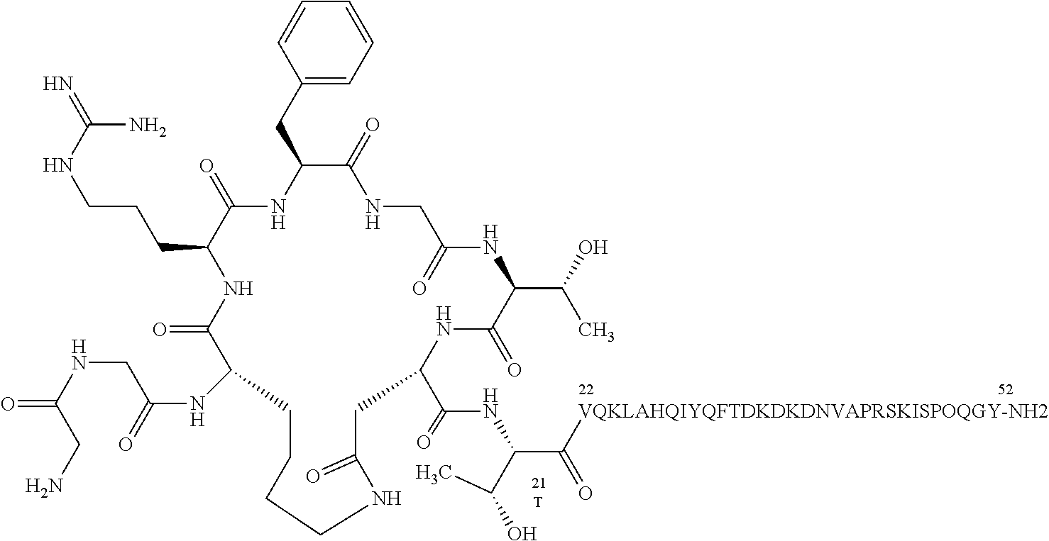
C1=CC=CC(CC2NC(=O)C(CCCNC(=N)N)NC(=O)C(NC(=O)CNC(=O)CN)CCCCNC(=O)CC(C(=O)NC(C([VQKLAHQIYQFTDKDKDNVAPRSKISPOQGY-NH2])=O)C(O)C)NC(=O)C(C(O)C)NC(=O)CNC2=O)=C1.[T]
